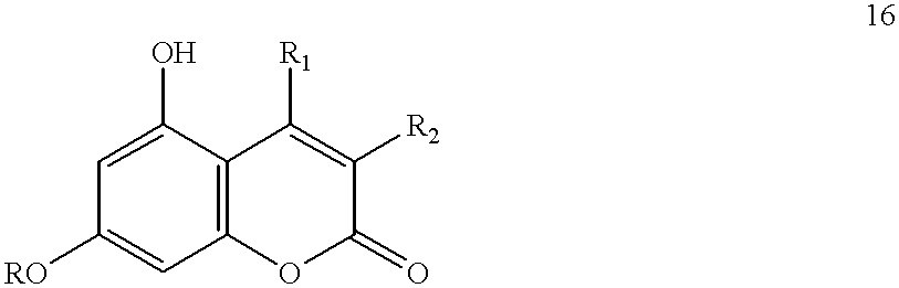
C1(O)=CC([RO])=CC2=C1C([R1])=C([R2])C(=O)O2
